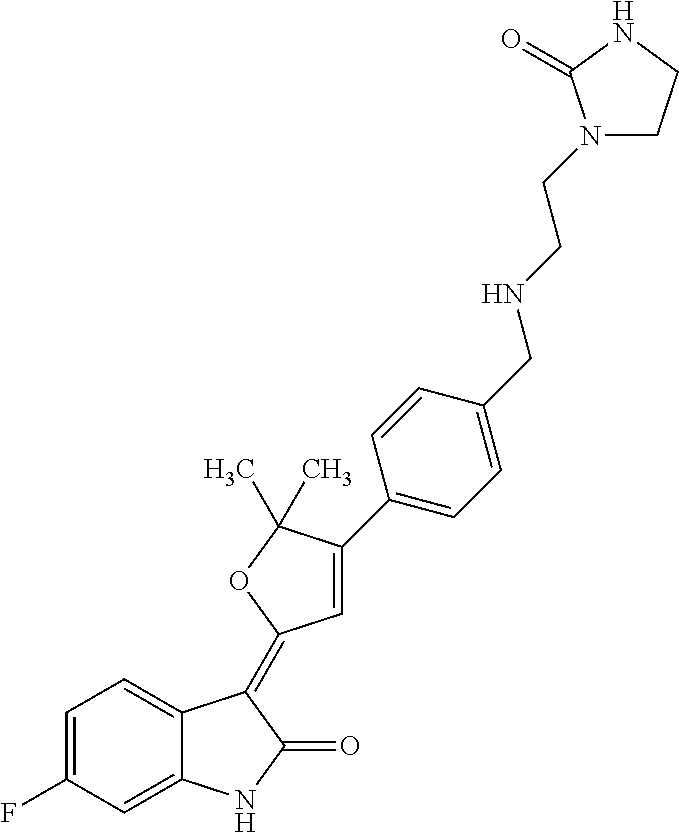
C1=C2C(=CC(F)=C1)NC(=O)C2=C1C=C(C2=CC=C(CNCCN3CCNC3=O)C=C2)C(C)(C)O1
